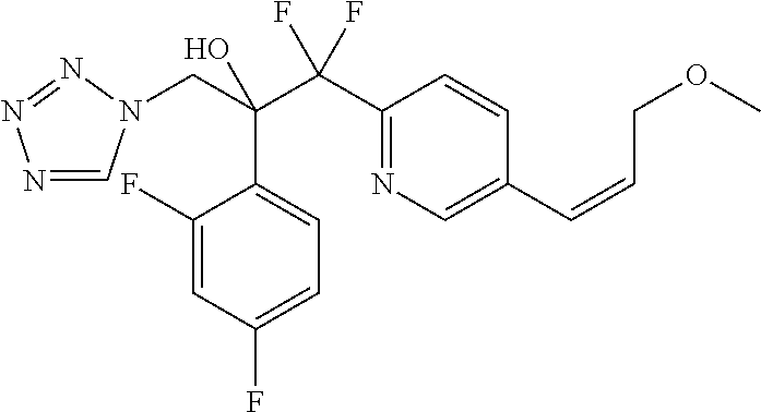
N1=CN(CC(C(C2=NC=C(C=CCOC)C=C2)(F)F)(O)C2=CC=C(F)C=C2F)N=N1
